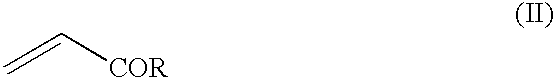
C=C[COR]
